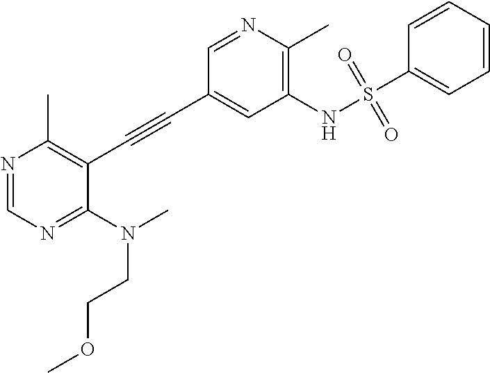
N(CCOC)(C)C1=NC=NC(C)=C1C#CC1=CC(NS(C2=CC=CC=C2)(=O)=O)=C(C)N=C1
